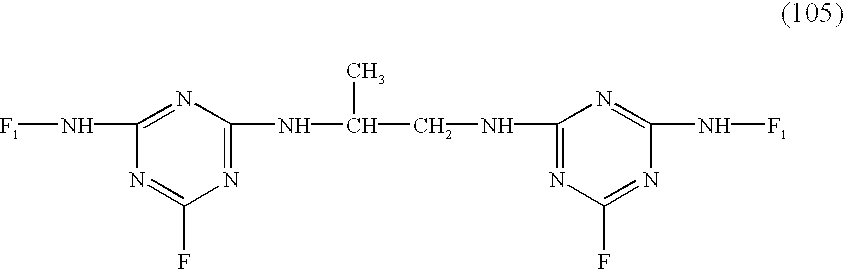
[F1]NC1=NC(NC(C)CNC2=NC(F)=NC(N[F1])=N2)=NC(F)=N1
